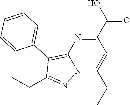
N12C(C(C)C)=CC(C(O)=O)=NC1=C(C1=CC=CC=C1)C(CC)=N2
